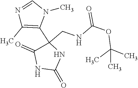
N1=CN(C)C(C2(CNC(OC(C)(C)C)=O)C(=O)NC(=O)N2)=C1C
